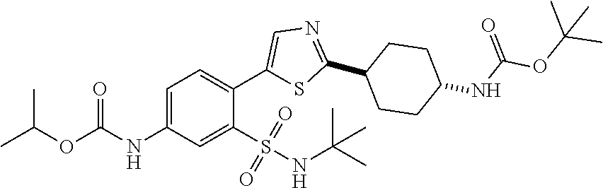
C1=C(NC(=O)OC(C)C)C=C(S(=O)(=O)NC(C)(C)C)C(C2=CN=C(C3CCC(NC(OC(C)(C)C)=O)CC3)S2)=C1
